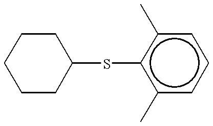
C1CCC(Sc2c(C)cccc2C)CC1
